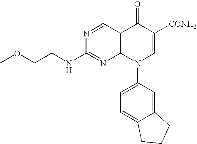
C12=C(N(C3=CC=C4C(=C3)CCC4)C=C([CONH2])C1=O)N=C(NCCOC)N=C2
